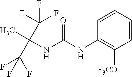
O=C(NC1=C([F3CO])C=CC=C1)NC(C)(C(F)(F)F)C(F)(F)F
